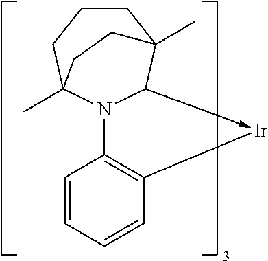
C1=CC=CC2=C1N1C(->[Ir]2)C2(C)CCCC1(C)CC2
